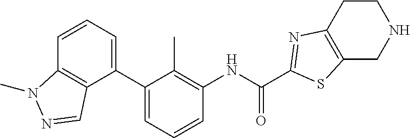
C1(C2=CC=CC(NC(=O)C3=NC4=C(CNCC4)S3)=C2C)=CC=CC2=C1C=NN2C
